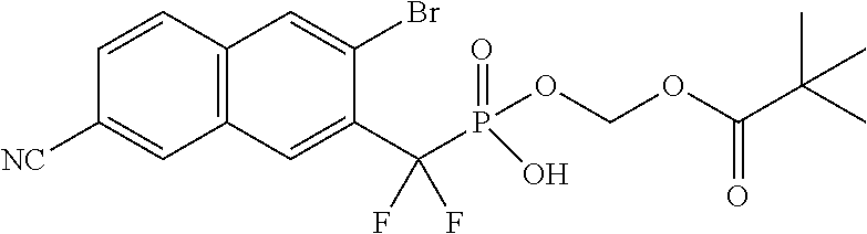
C1=CC2=C(C=C1[NC])C=C(C(P(=O)(OCOC(C(C)(C)C)=O)O)(F)F)C(Br)=C2
